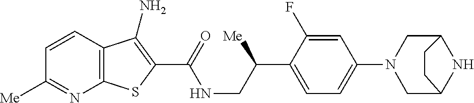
C1=CC2=C(N=C1[Me])SC(C(=O)NCC(C1=CC=C(N3CC4NC(C3)CC4)C=C1F)[Me])=C2N
